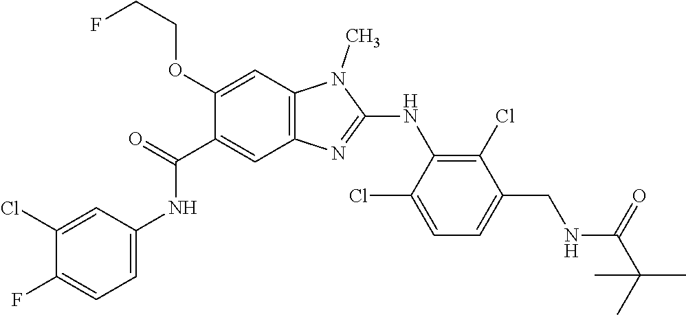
C1(Cl)=CC(NC(C2=CC3=C(C=C2OCCF)N(C)C(NC2=C(Cl)C(CNC(C(C)(C)C)=O)=CC=C2Cl)=N3)=O)=CC=C1F
